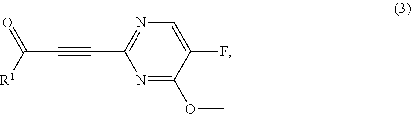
C1(C#CC([R1])=O)=NC=C(F)C(OC)=N1
